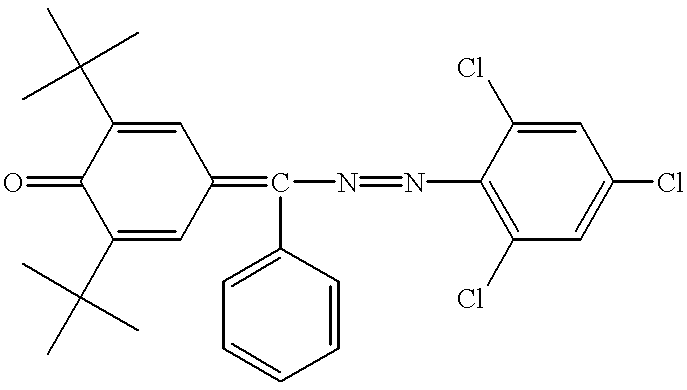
C1(C(C)(C)C)=CC(=C(N=NC2=C(Cl)C=C(Cl)C=C2Cl)C2=CC=CC=C2)C=C(C(C)(C)C)C1=O
